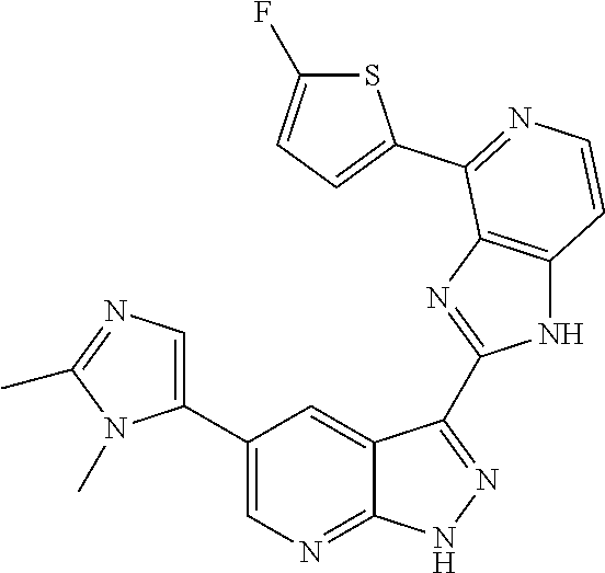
C1(C2=CN=C3C(=C2)C(C2=NC4=C(N2)C=CN=C4C2=CC=C(F)S2)=N[N H]3)=CN=C(C)N1C
